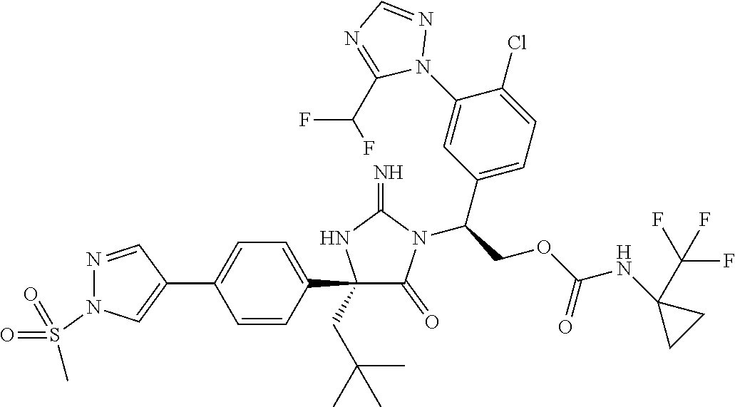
C1(C2=CC=C(C3=CN(S(C)(=O)=O)N=C3)C=C2)(CC(C)(C)C)C(=O)N(C(COC(NC2(C(F)(F)F)CC2)=O)C2=CC=C(Cl)C(N3N=CN=C3C(F)F)=C2)C(=N)N1
